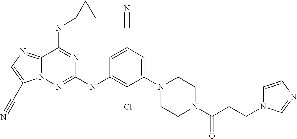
C12=NC=C(C#N)N1N=C(NC1=C(Cl)C(N3CCN(C(CCN4C=CN=C4)=O)CC3)=CC(C#N)=C1)N=C2NC1CC1
